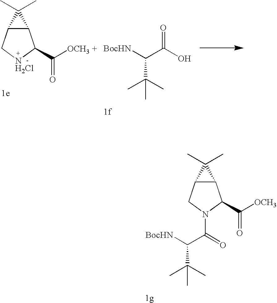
C12C(C[NH2Cl]C1C([OCH3 +])=O)C2(C)C.[BocHN]C(C(O)=O)C(C)(C)C.C12C(CN(C(C([BocHN])C(C)(C)C)=O)C1C([OCH3])=O)C2(C)C
